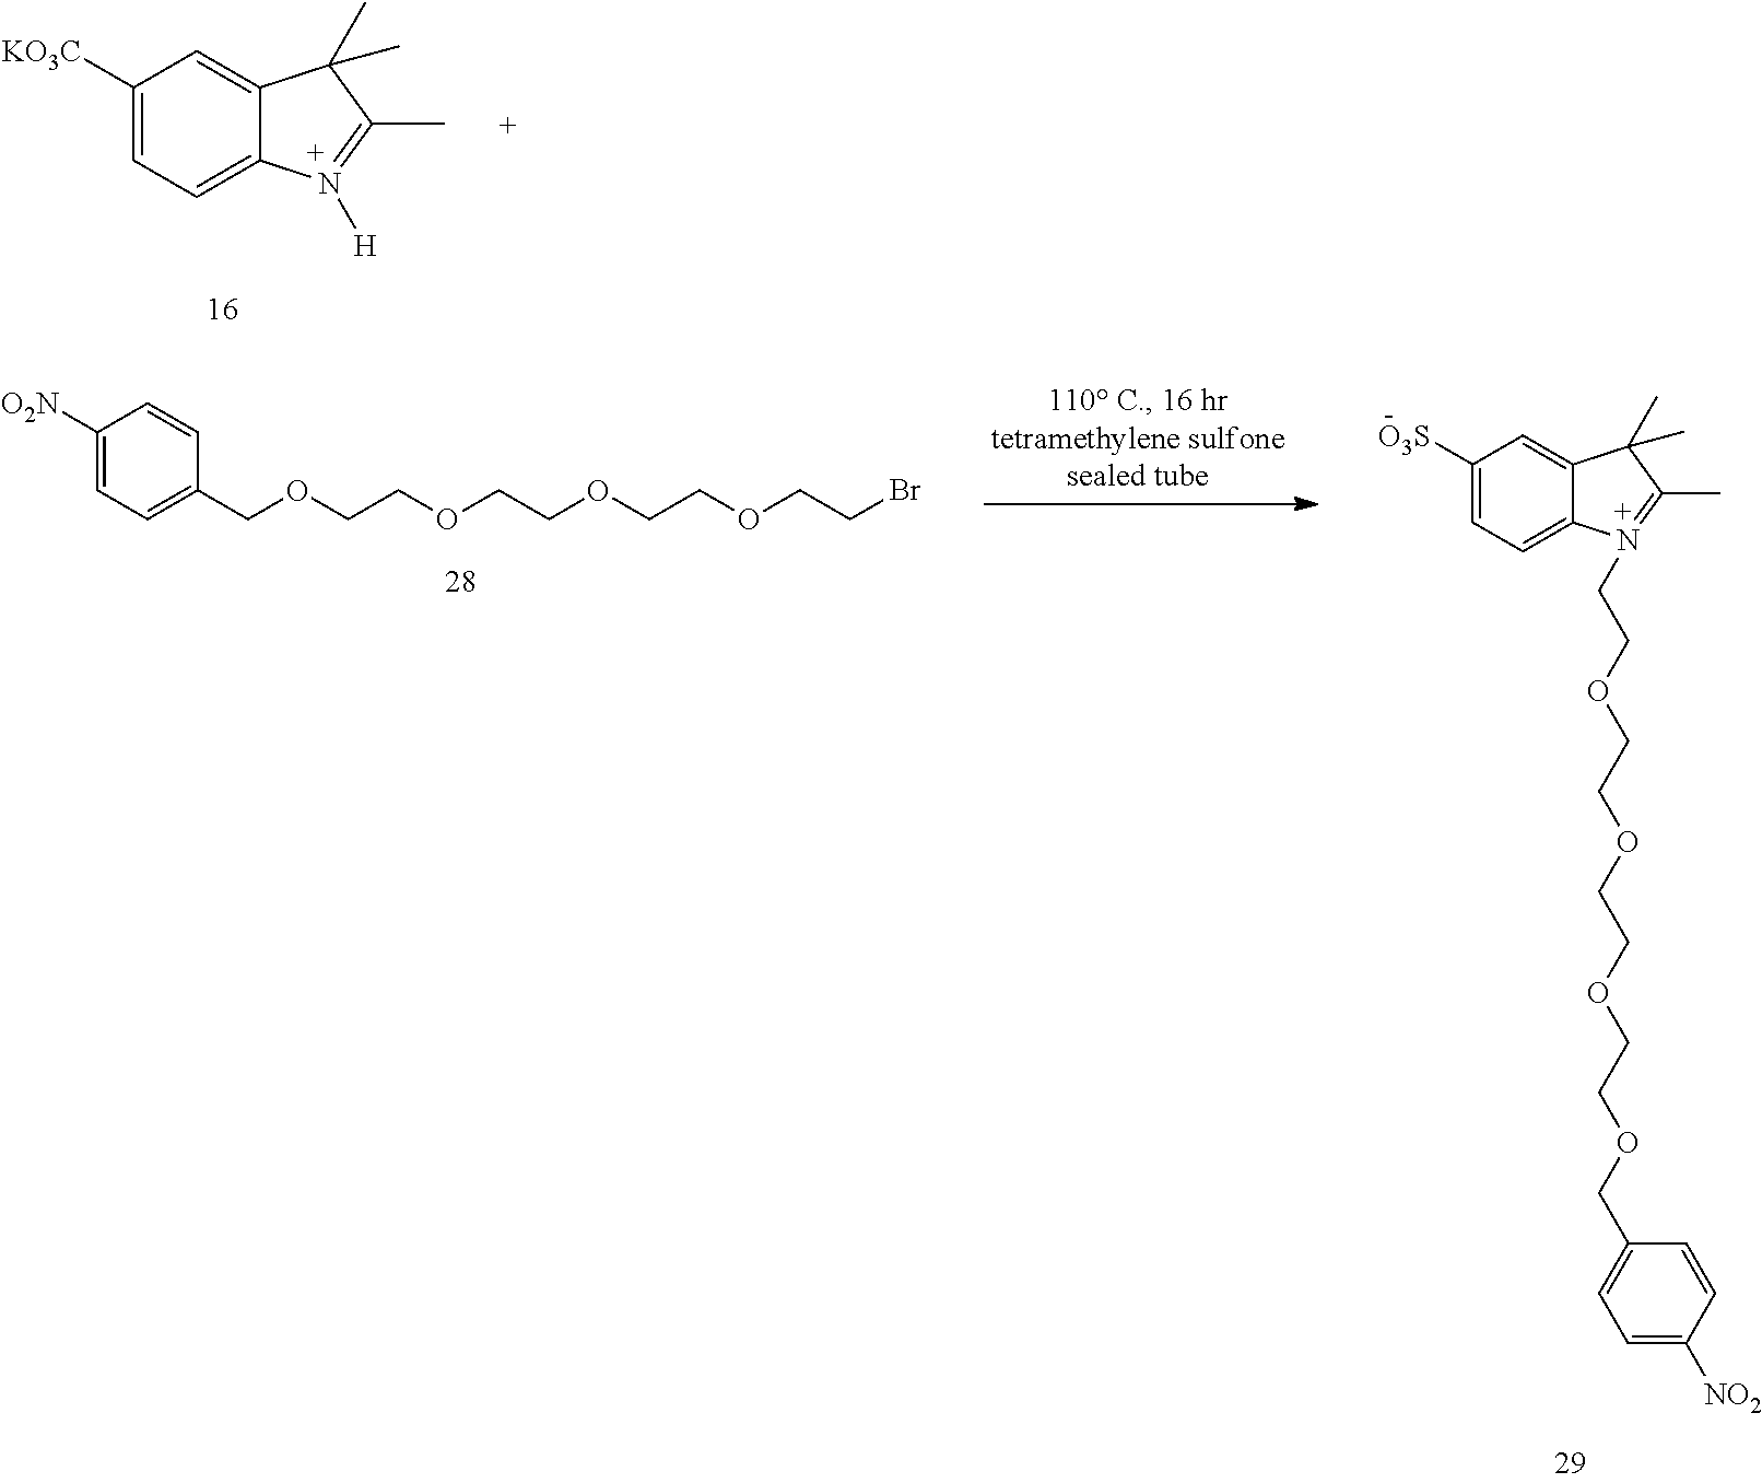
C1([KO3C])=CC=C2C(=C1)C(C)(C)C(C)=N2[H].C1([O3S])=CC=C2C(=C1)C(C)(C)C(C)=N2CCOCCOCCOCCOCC1=CC=C([NO2])C=C1.C1([O2N])=CC=C(COCCOCCOCCOCCBr)C=C1
